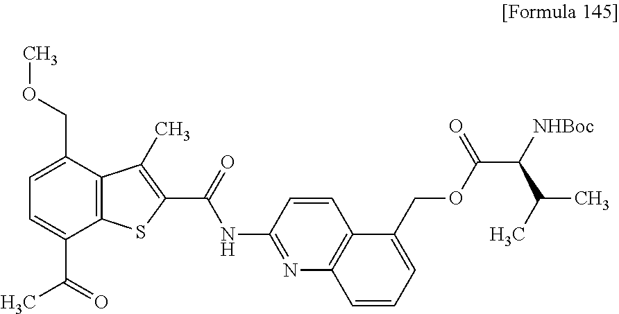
C12=C(C(COC)=CC=C1C(=O)C)C(C)=C(C(=O)NC1=NC3=C(C=C1)C(COC(C([NHBoc])C(C)C)=O)=CC=C3)S2
